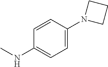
C1(NC)=CC=C(N2CCC2)C=C1
